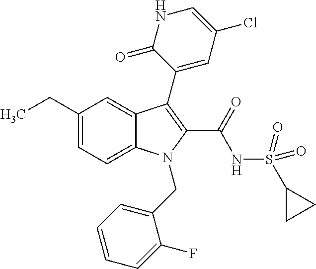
C1(CC)=CC=C2C(=C1)C(C1=CC(Cl)=CNC1=O)=C(C(NS(C1CC1)(=O)=O)=O)N2CC1=CC=CC=C1F
